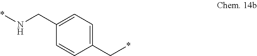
C1(CN*)=CC=C(C*)C=C1.[H]
